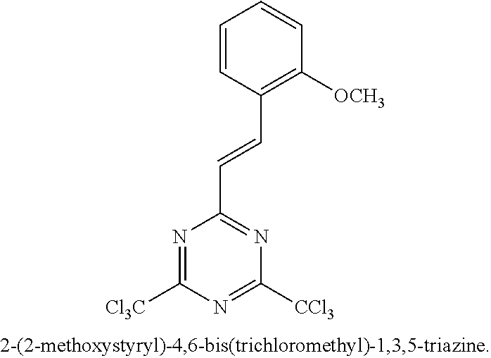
N1=C([Cl3C])N=C([CCl3])N=C1C=CC1=C([OCH3])C=CC=C1
